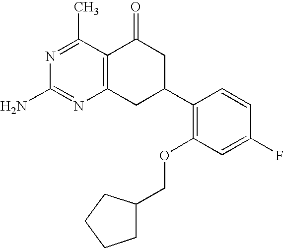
C12=C(CC(C3=C(OCC4CCCC4)C=C(F)C=C3)CC1=O)N=C(N)N=C2C
